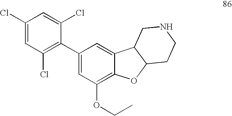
C1(Cl)=CC(Cl)=C(C2=CC(OCC)=C3C(=C2)C2C(O3)CCNC2)C(Cl)=C1
